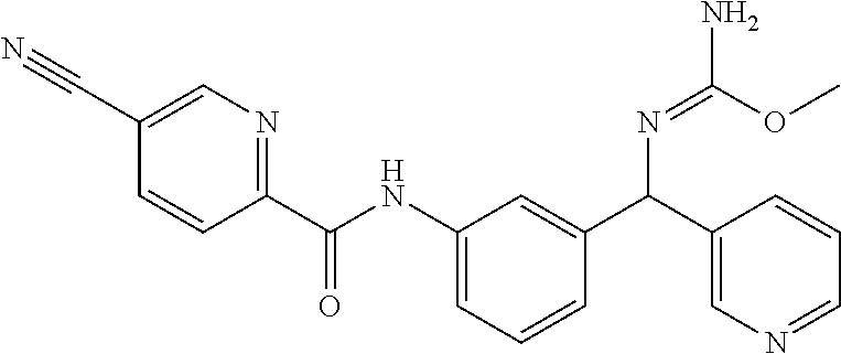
C1=C(C#N)C=CC(C(NC2=CC=CC(C(C3=CN=CC=C3)N=C(N)OC)=C2)=O)=N1
